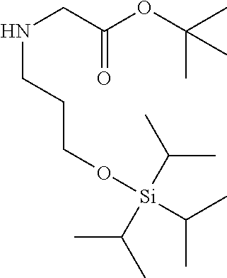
N(CC(OC(C)(C)C)=O)CCCO[Si](C(C)C)(C(C)C)C(C)C
